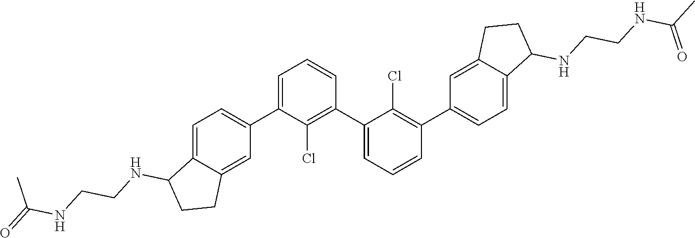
C1=C(C2=CC=C3C(=C2)CCC3NCCNC(=O)C)C(Cl)=C(C2=CC=CC(C3=CC=C4C(=C3)CCC4NCCNC(C)=O)=C2Cl)C=C1
